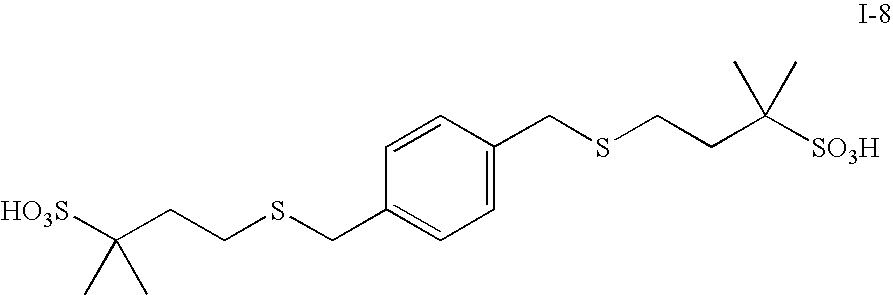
C1=CC(CSCCC([SO3H])(C)C)=CC=C1CSCCC([HO3S])(C)C
